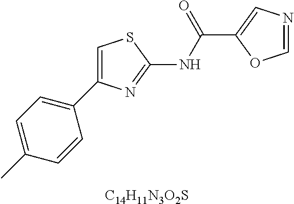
C1=C(C)C=CC(C2=CSC(NC(C3=CN=CO3)=O)=N2)=C1.[C14H11N3O2S]
